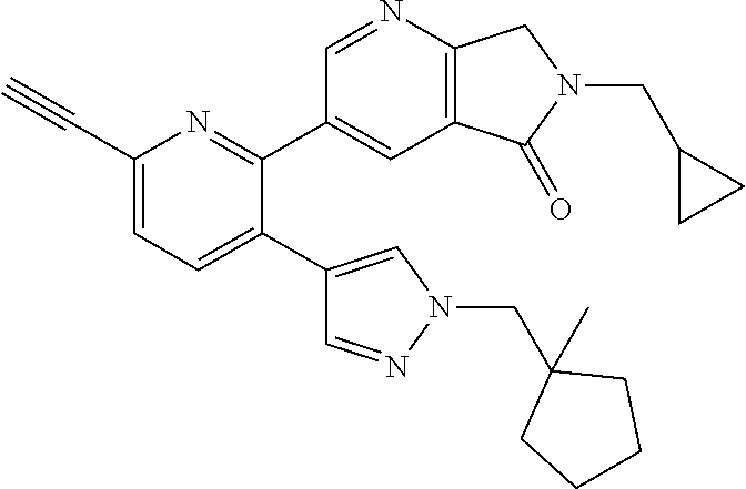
C1(C#C)=CC=C(C2=CN(CC3(C)CCCC3)N=C2)C(C2=CC3=C(N=C2)CN(CC2CC2)C3=O)=N1
